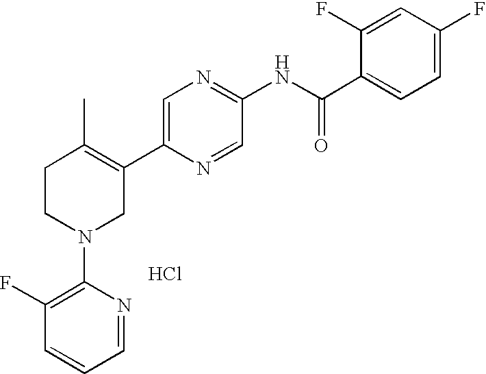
C1=C(C2=C(C)CCN(C3=C(F)C=CC=N3)C2)N=CC(NC(C2=CC=C(F)C=C2F)=O)=N1.Cl
